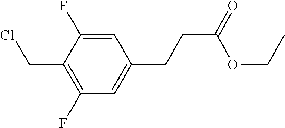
C1=C(F)C(CCl)=C(F)C=C1CCC(=O)OCC
